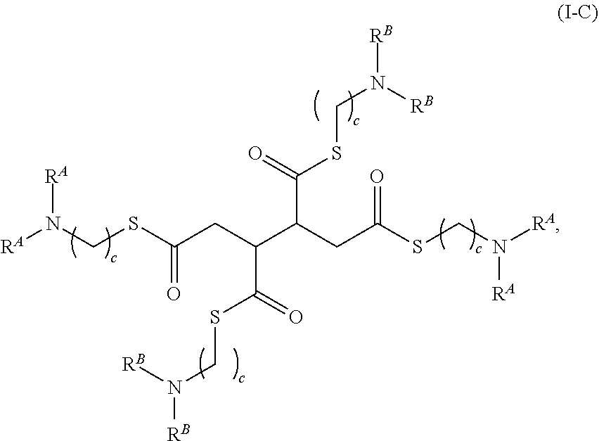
[RA]N(CSC(CC(C(CC(SCN([RA])[RA])=O)C(=O)SCN([RB])[RB])C(=O)SCN([RB])[RB])=O)[RA]
